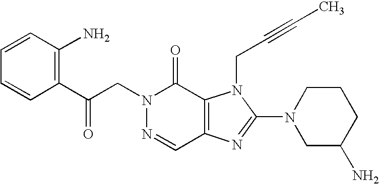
C(N1N=CC2=C(C1=O)N(CC#CC)C(N1CC(N)CCC1)=N2)C(C1=C(N)C=CC=C1)=O
